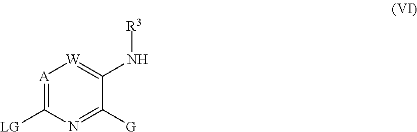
[LG]C1=[A][W]=C(N[R3])C([G])=N1
